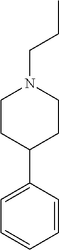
C1CC(C2=CC=CC=C2)CCN1CCC
